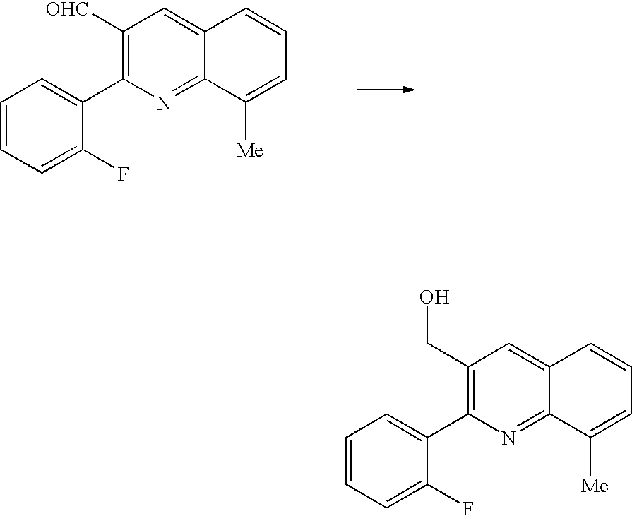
C1=CC=C(F)C(C2=C([OHC])C=C3C(=N2)C([Me])=CC=C3)=C1.C1=CC=C(F)C(C2=C(CO)C=C3C(=N2)C([Me])=CC=C3)=C1
